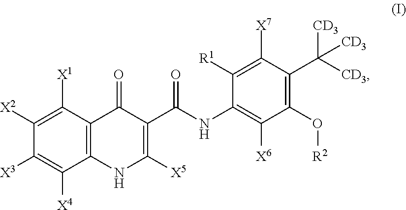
C1([X2])=C([X1])C2=C(C([X4])=C1[X3])NC([X5])=C(C(NC1=C([X6])C(O[R2])=C(C([CD3])([CD3])[CD3])C([X7])=C1[R1])=O)C2=O
